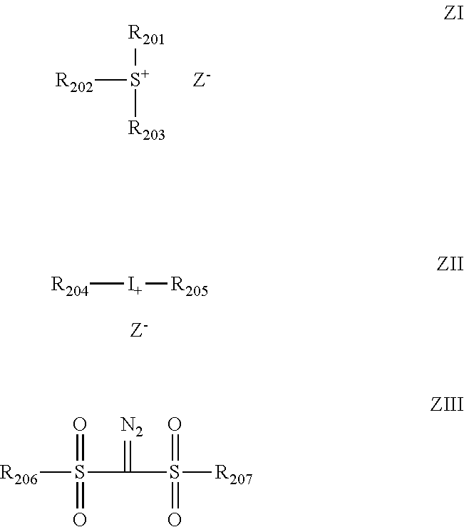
[R202][S+]([R201])[R203].[Z-].[R204][I+][R205].[Z-].[R206]S(=O)(=O)C(=[N2])S(=O)(=O)[R207]
